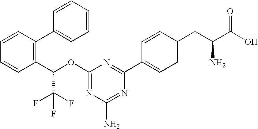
C1(OC(C2=C(C3=CC=CC=C3)C=CC=C2)C(F)(F)F)=NC(N)=NC(C2=CC=C(CC(C(O)=O)N)C=C2)=N1
